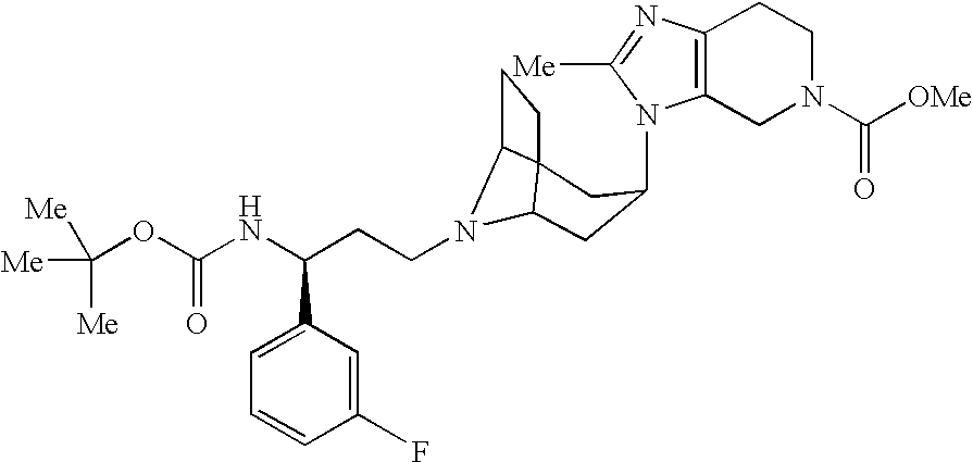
N1(C2CC3N(CCC(NC(OC([Me])([Me])[Me])=O)C4=CC=CC(F)=C4)C4C3(CC4)C2)C2=C(N=C1[Me])CCN(C([OMe])=O)C2
